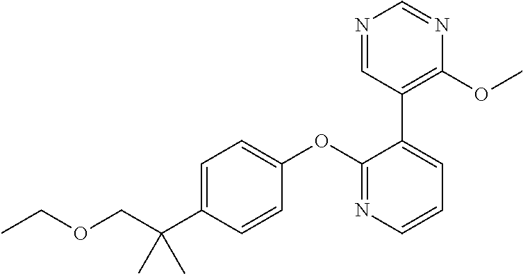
C1(OC2=CC=C(C(COCC)(C)C)C=C2)=NC=CC=C1C1=C(OC)N=CN=C1
